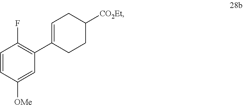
C1=CC([OMe])=CC(C2=CCC([CO2Et])CC2)=C1F
